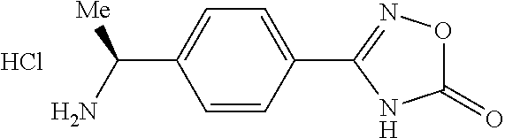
C1=CC(C2=NOC(=O)N2)=CC=C1C(N)[Me].Cl
